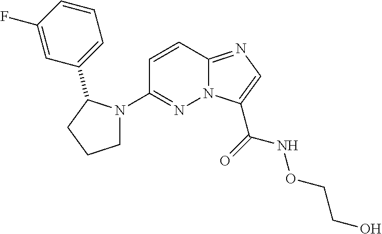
N12C(=NC=C1C(=O)NOCCO)C=CC(N1CCCC1C1=CC=CC(F)=C1)=N2
